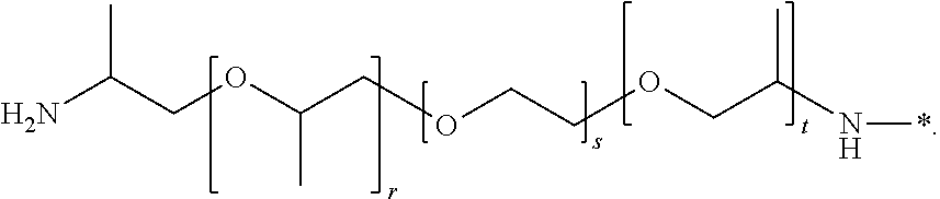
NC(COC(COCCOCC(N*)C)C)C
